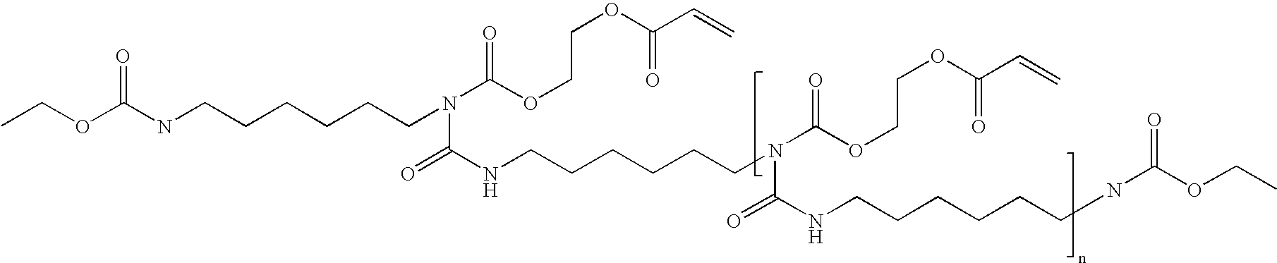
CCOC(NCCCCCCN(C(NCCCCCCN(C(=O)OCCOC(C=C)=O)C(NCCCCCCNC(=O)OCC)=O)=O)C(OCCOC(C=C)=O)=O)=O
